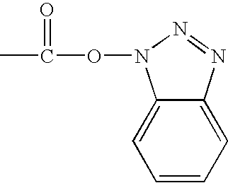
CC(ON1C2=CC=CC=C2N=N1)=O
